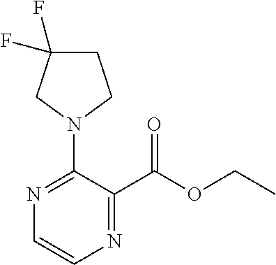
C1=CN=C(C(=O)OCC)C(N2CCC(F)(F)C2)=N1
